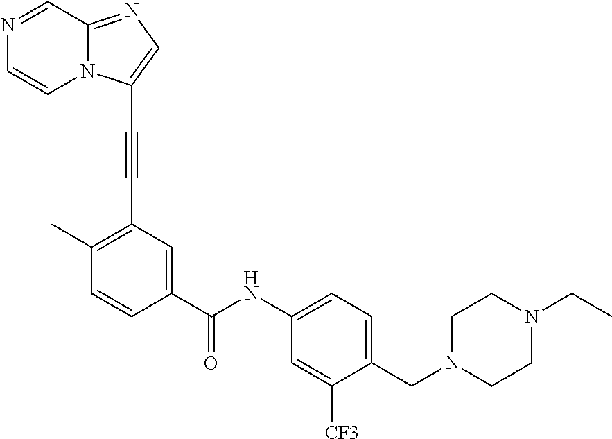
N1=CC2=NC=C(C#CC3=C(C)C=CC(C(=O)NC4=CC=C(CN5CCN(CC)CC5)C([CF3])=C4)=C3)N2C=C1
